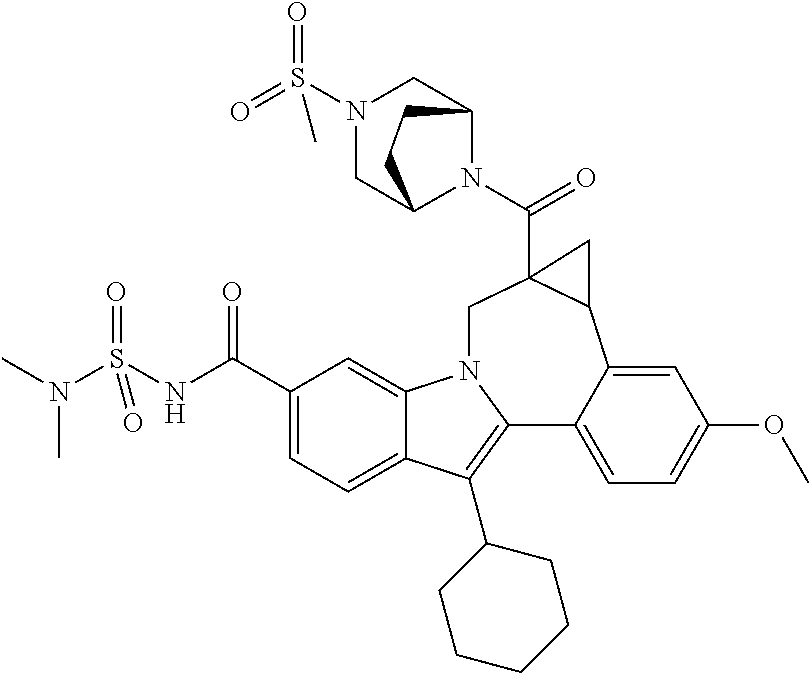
C1(C(NS(N(C)C)(=O)=O)=O)=CC=C2C(=C1)N1C(=C2C2CCCCC2)C2=CC=C(OC)C=C2C2C(C(=O)N3C4CN(S(=O)(=O)C)CC3CC4)(C1)C2
